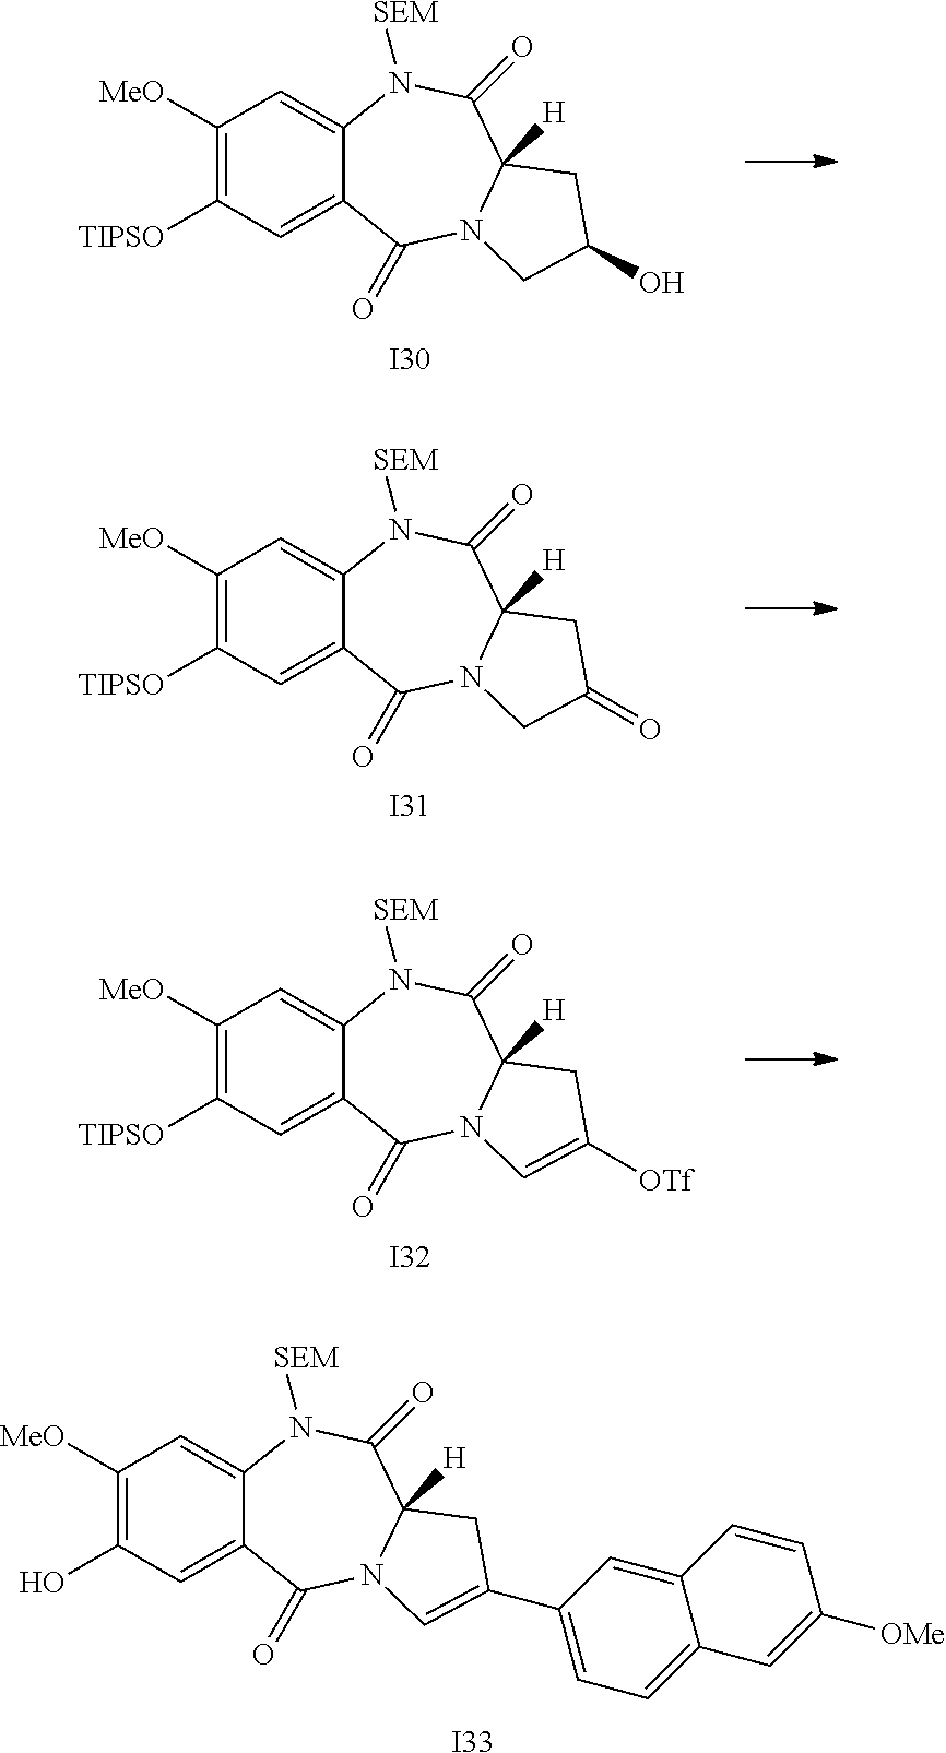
C1([MeO])=C([TIPSO])C=C2C(=C1)N([SEM])C(=O)C1([H])N(C2=O)CC(O)C1.[I30].C1([MeO])=C([TIPSO])C=C2C(=C1)N([SEM])C(=O)C1([H])N(C2=O)CC(=O)C1.[I31].C1([MeO])=C([TIPSO])C=C2C(=C1)N([SEM])C(=O)C1([H])N(C2=O)C=C([OTf])C1.[I32].C1([MeO])=C(O)C=C2C(=C1)N([SEM])C(=O)C1([H])N(C2=O)C=C(C2=CC=C3C(=C2)C=CC([OMe])=C3)C1.[I33]
